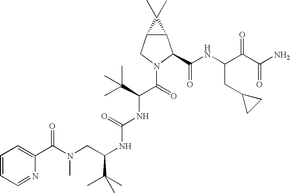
C1(C(N(CC(NC(NC(C(=O)N2C(C(NC(C(C(N)=O)=O)CC3CC3)=O)C3C(C2)C3(C)C)C(C)(C)C)=O)C(C)(C)C)C)=O)=CC=CC=N1
